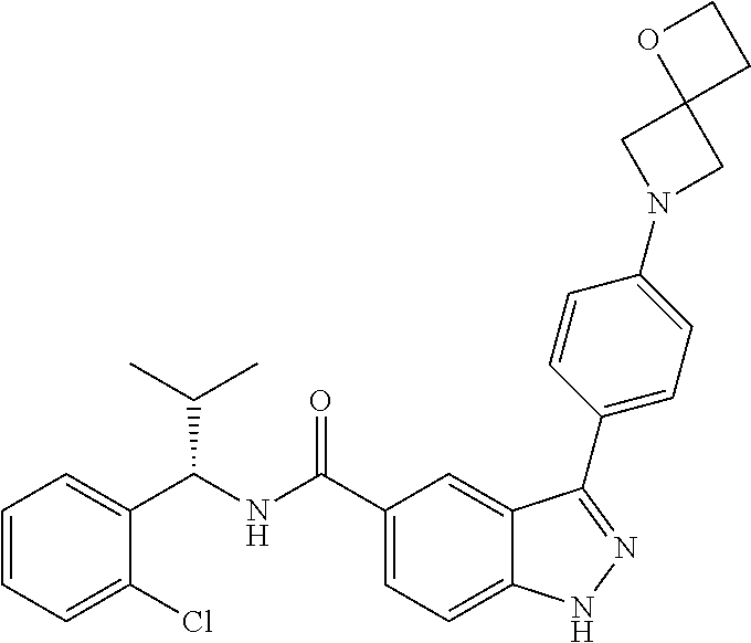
C1=CC=C(Cl)C(C(NC(C2=CC=C3C(=C2)C(C2=CC=C(N4CC5(C4)CCO5)C=C2)=NN3)=O)C(C)C)=C1
